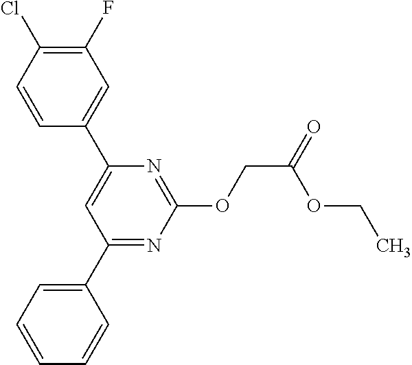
C1(Cl)=C(F)C=C(C2=CC(C3=CC=CC=C3)=NC(OCC(OCC)=O)=N2)C=C1
